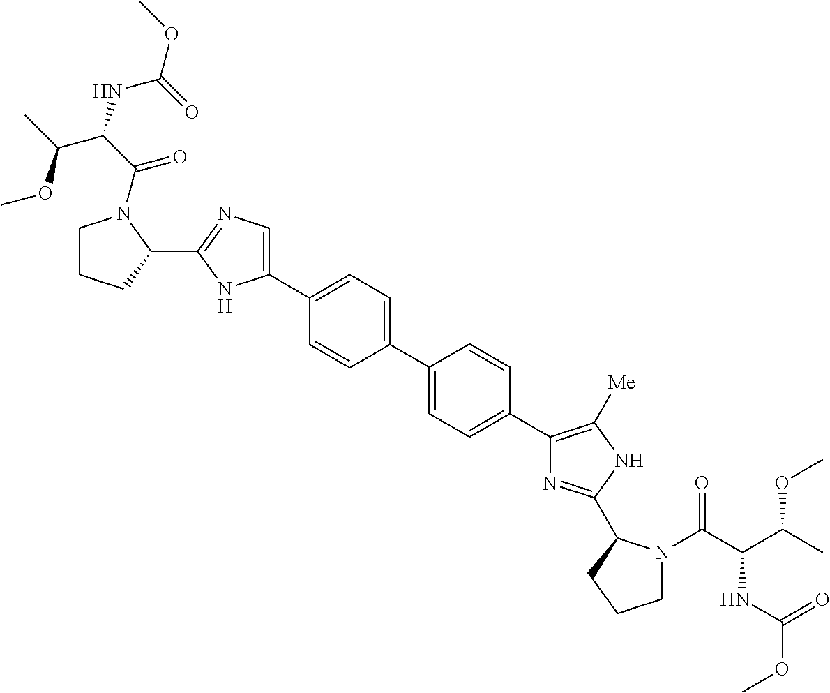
C1=C(C2=CC=C(C3=C([Me])NC(C4N(C(=O)C(NC(OC)=O)C(OC)C)CCC4)=N3)C=C2)C=CC(C2=CN=C(C3N(C(=O)C(C(OC)C)NC(OC)=O)CCC3)N2)=C1
